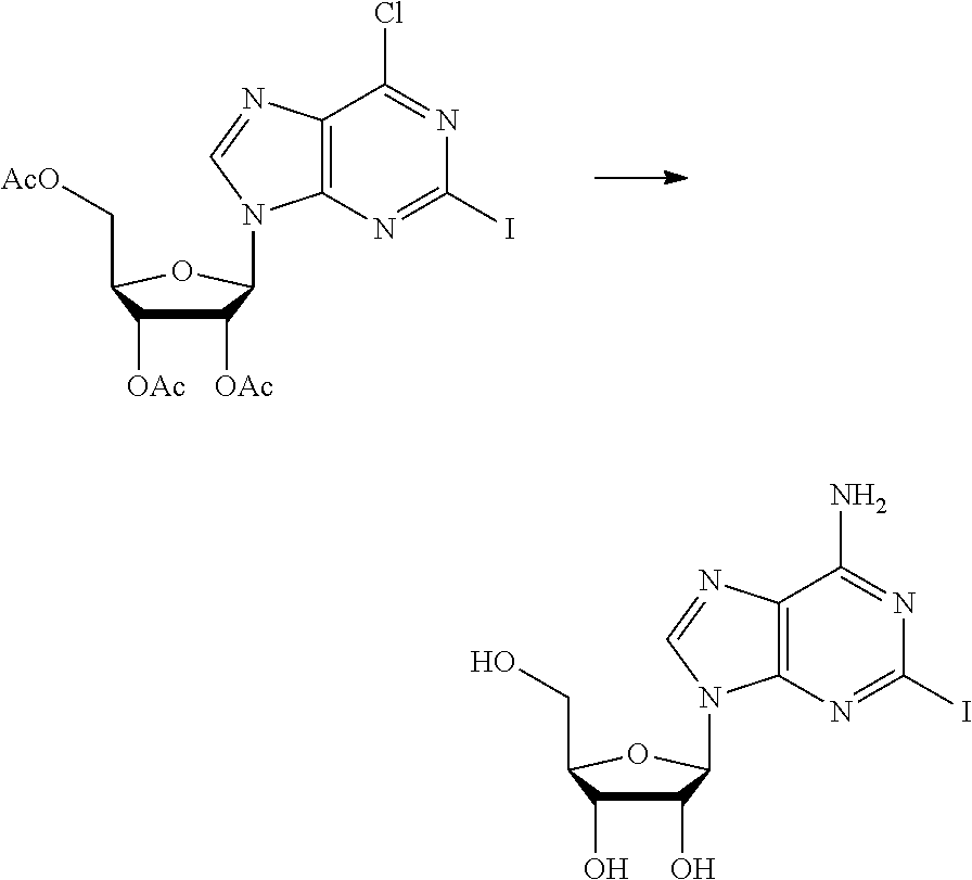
C1([OAc])C([OAc])C(C[AcO])OC1N1C2=C(N=C1)C(Cl)=NC(I)=N2.C1(O)C(O)C(CO)OC1N1C2=C(N=C1)C(N)=NC(I)=N2
